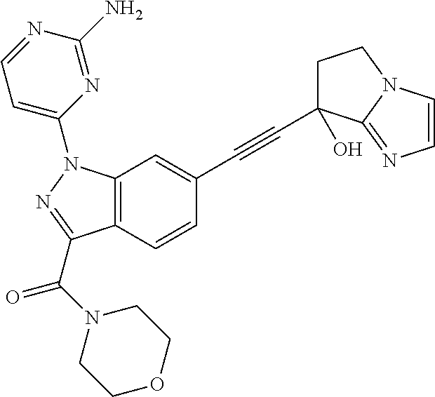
C12=C(C=CC(C#CC3(O)CCN4C3=NC=C4)=C1)C(C(N1CCOCC1)=O)=NN2C1=CC=NC(N)=N1
